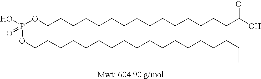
P(OCCCCCCCCCCCCCCCC(O)=O)(OCCCCCCCCCCCCCCCCCC)(=O)O
